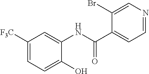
C1([F3C])=CC=C(O)C(NC(C2=CC=NC=C2Br)=O)=C1
